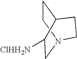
C1C([ClHH2N])C2CCN1CC2
